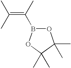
O1C(C)(C)C(C)(C)OB1C(=C(C)C)C
